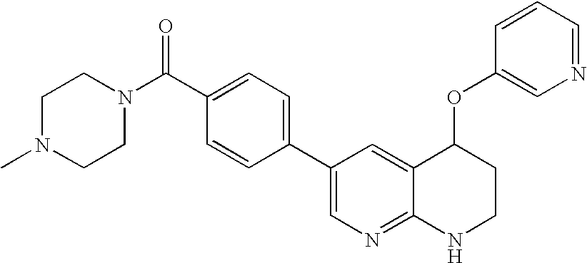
C1N(C)CCN(C(C2=CC=C(C3=CN=C4C(=C3)C(OC3=CN=CC=C3)CCN4)C=C2)=O)C1
